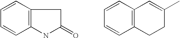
C1=CC2=C(C=C1)NC(=O)C2.C1=CC2=C(C=C1)CCC(C)=C2
